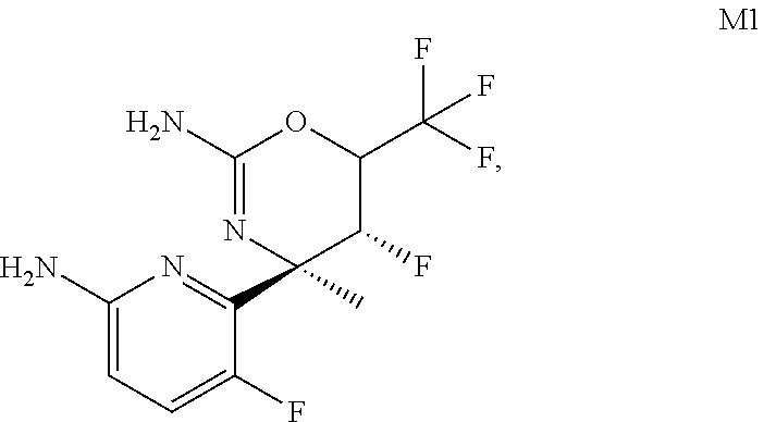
C1(N)=NC(C2=NC(N)=CC=C2F)(C)C(F)C(C(F)(F)F)O1
